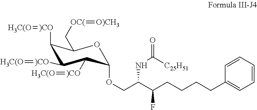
C(C(C(CCCCC1=CC=CC=C1)F)NC(=O)[C25H51])OC1OC(C[OC(]=[O)CH3])C([)CO]=[H3C(O])C([)CO]=[H3C(O])C1[)CO]=[H3C(O]
